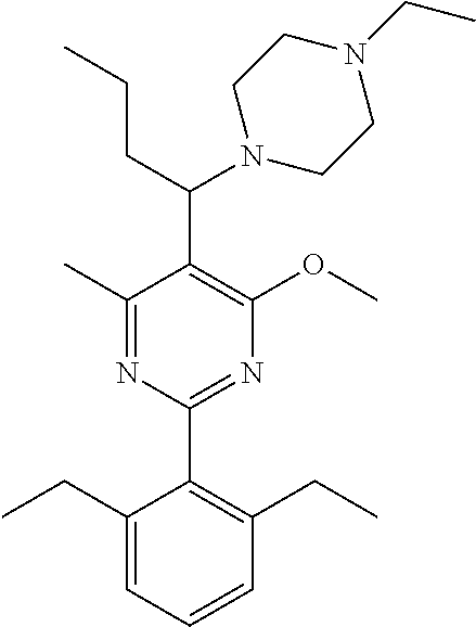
C1(C)=NC(C2=C(CC)C=CC=C2CC)=NC(OC)=C1C(N1CCN(CC)CC1)CCC
